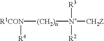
[R1CON]([(CH2)n][N+]([R3])([R2])[CH2Z])[R4]
